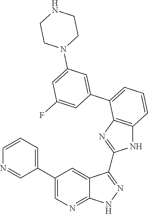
C1=CC=C(C2=CN=C3C(=C2)C(C2=NC4=C(N2)C=CC=C4C2=CC(N4CCNCC4)=CC(F)=C2)=NN3)C=N1
